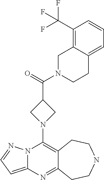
N12C(=CC=N1)N=C1C(=C2N2CC(C(=O)N3CCC4=CC=CC(C(F)(F)F)=C4C3)C2)CCNCC1
